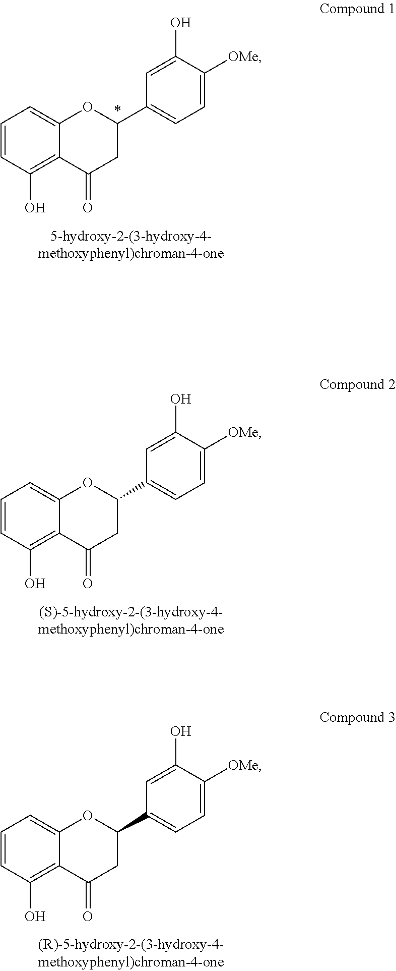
C1=CC(O)=C2C(=C1)OC(C1=CC=C([OMe])C(O)=C1)CC2=O.C1=CC(O)=C2C(=C1)OC(C1=CC=C([OMe])C(O)=C1)CC2=O.C1=CC(O)=C2C(=C1)OC(C1=CC=C([OMe])C(O)=C1)CC2=O
